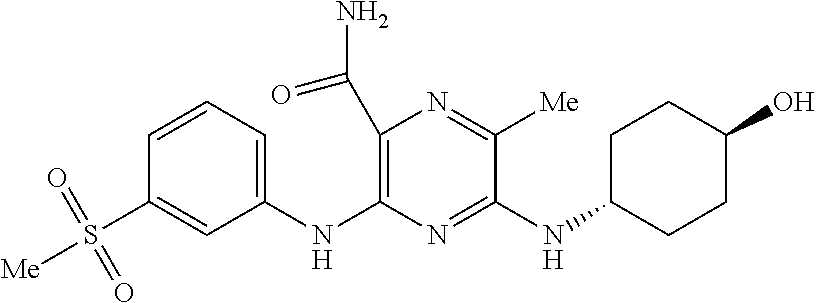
C1=CC=C(NC2=C(C(=O)N)N=C([Me])C(NC3CCC(O)CC3)=N2)C=C1S([Me])(=O)=O
